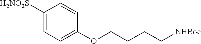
C1([H2NO2S])=CC=C(OCCCC[NHBoc])C=C1
